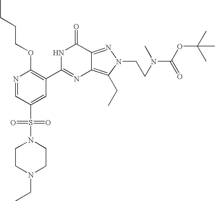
N1=CC(S(N2CCN(CC)CC2)(=O)=O)=CC(C2=NC3=C(CC)N(CCN(C(OC(C)(C)C)=O)C)N=C3C(=O)N2)=C1OCCCC
